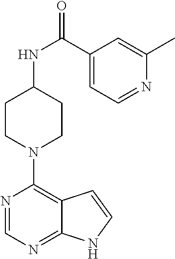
N1=CN=C2C(=C1N1CCC(NC(=O)C3=CC=NC(C)=C3)CC1)C=CN2
